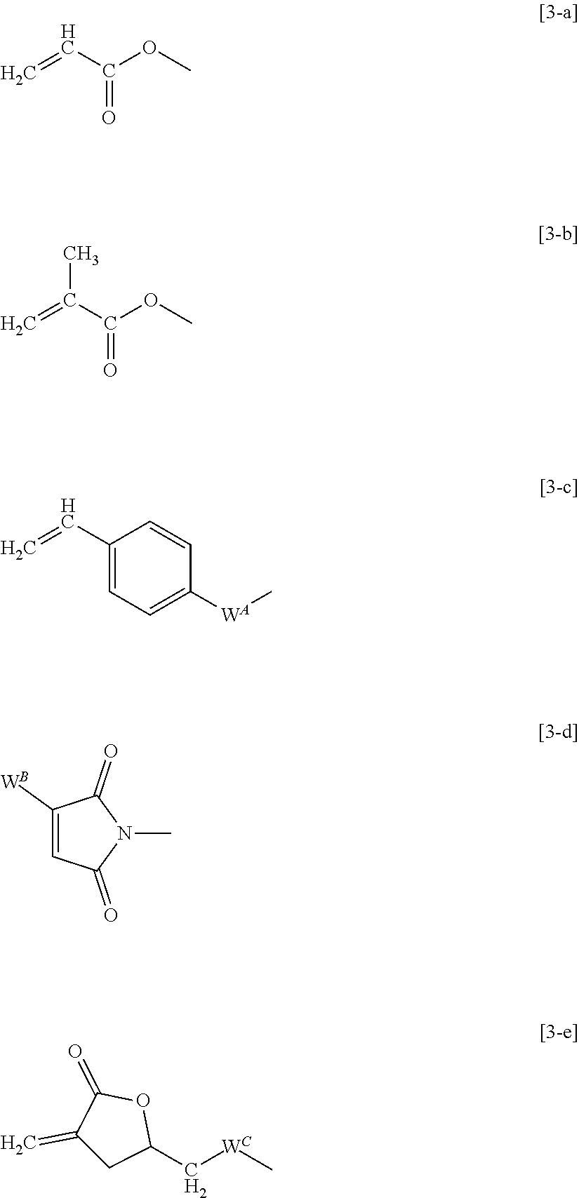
C=CC(OC)=O.C=C(C(OC)=O)C.C=CC1=CC=C([WA]C)C=C1.C1([WB])=CC(=O)N(C)C1=O.C1(=C)CC(C[WC]C)OC1=O
